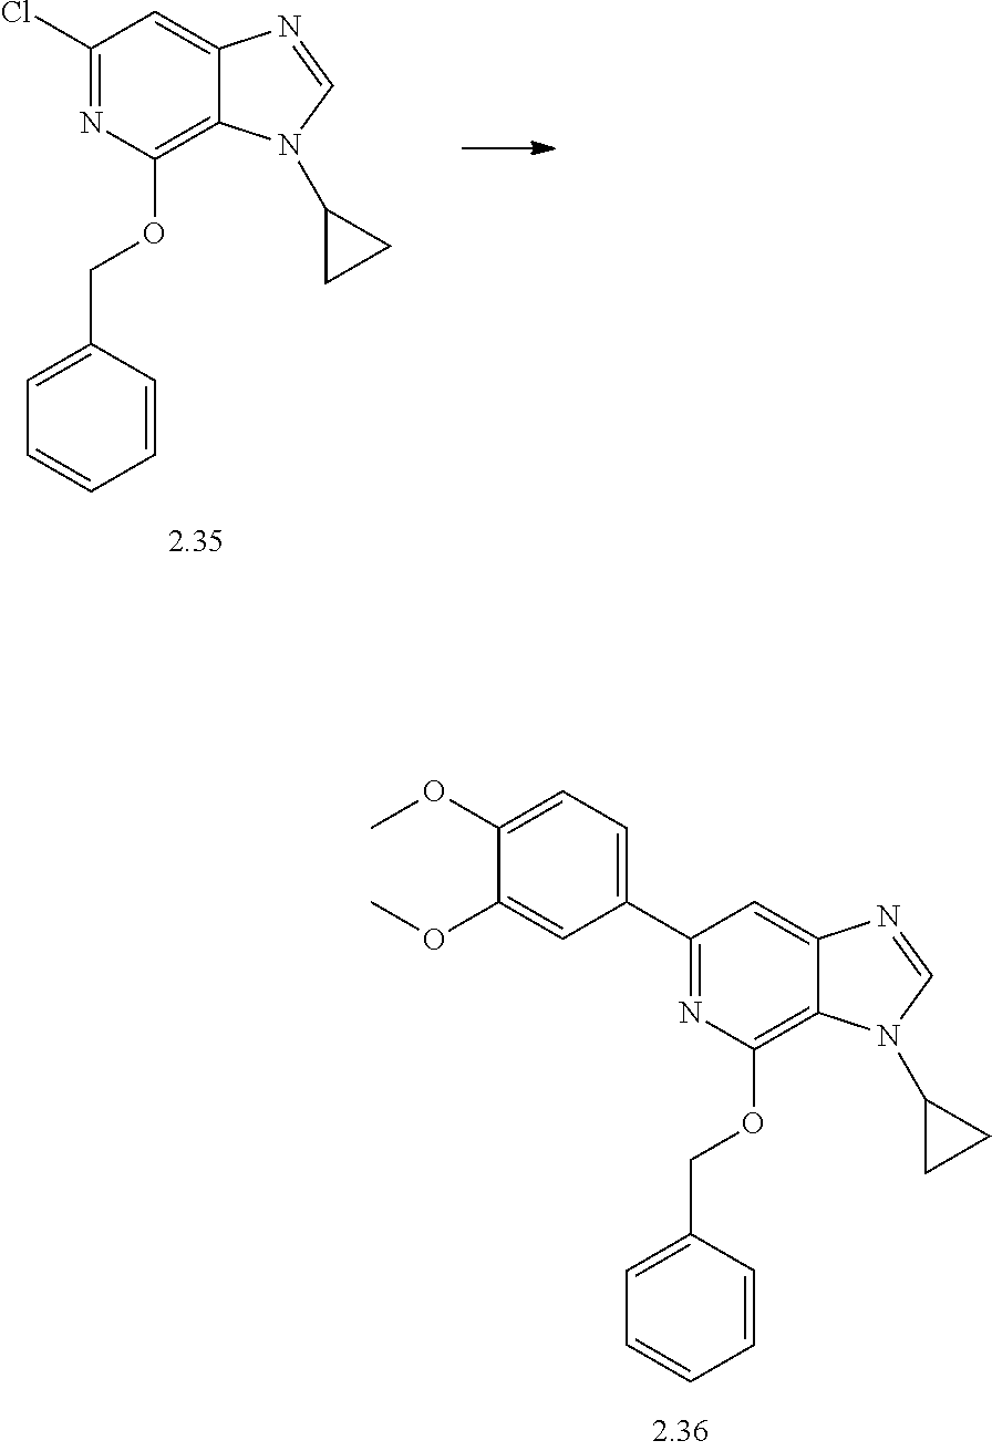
C1(Cl)=NC(OCC2=CC=CC=C2)=C2C(=C1)N=CN2C1CC1.C1(C2=CC=C(OC)C(OC)=C2)=NC(OCC2=CC=CC=C2)=C2C(=C1)N=CN2C1CC1
